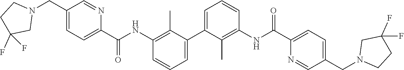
C1=C(C2=CC=CC(NC(C3=CC=C(CN4CCC(F)(F)C4)C=N3)=O)=C2C)C(C)=C(NC(C2=CC=C(CN3CCC(F)(F)C3)C=N2)=O)C=C1
